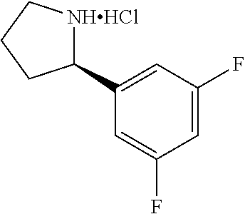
C1=C(F)C=C(F)C=C1C1[NHHCl]CCC1
